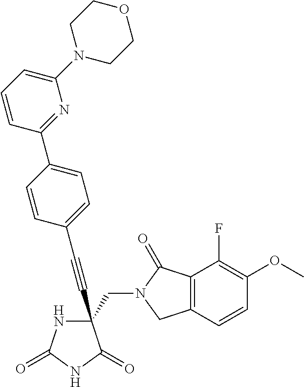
C(#CC1(CN2C(=O)C3=C(C2)C=CC(OC)=C3F)NC(=O)NC1=O)C1=CC=C(C2=NC(N3CCOCC3)=CC=C2)C=C1
